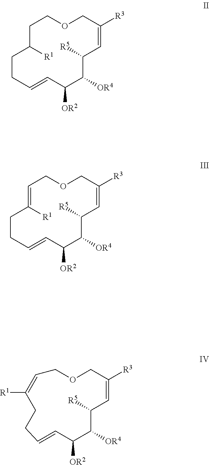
C1C([R1])CCC=CC([OR2])C([OR4])C([R5])C=C([R3])COC1.C1=C([R1])CCC=CC([OR2])C([OR4])C([R5])C=C([R3])COC1.O1CC=C([R1])CCC=CC([OR2])C([OR4])C([R5])C=C([R3])C1
